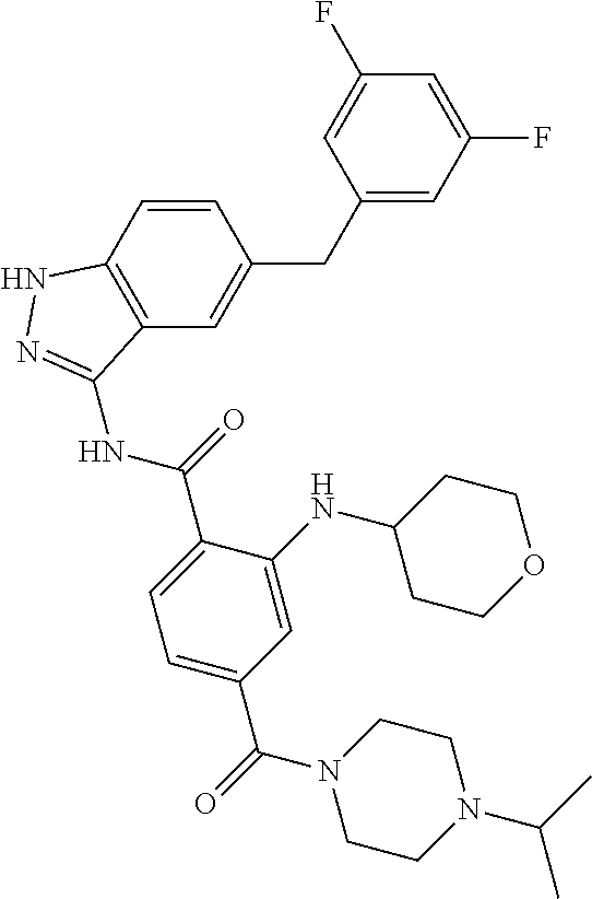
C12=C(C=C(CC3=CC(F)=CC(F)=C3)C=C1)C(NC(=O)C1=CC=C(C(=O)N3CCN(C(C)C)CC3)C=C1NC1CCOCC1)=NN2
